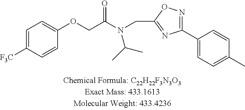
O(CC(N(CC1=NC(C2=CC=C(C)C=C2)=NO1)C(C)C)=O)C1=CC=C([F3C])C=C1
